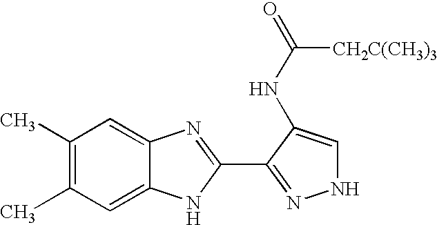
C1(C)=C(C)C=C2C(=C1)N=C(C1=NNC=C1NC(=O)[CH2C(CH3)3])N2
